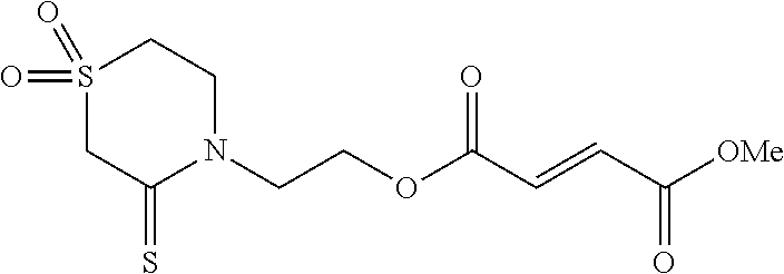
C(COC(C=CC([OMe])=O)=O)N1CCS(=O)(=O)CC1=S
